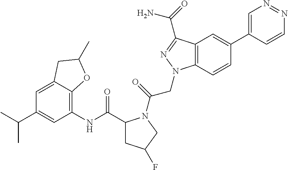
C1=C2C(=C(NC(C3CC(F)CN3C(=O)CN3C4=C(C(C(=O)N)=N3)C=C(C3=CN=NC=C3)C=C4)=O)C=C1C(C)C)OC(C)C2
